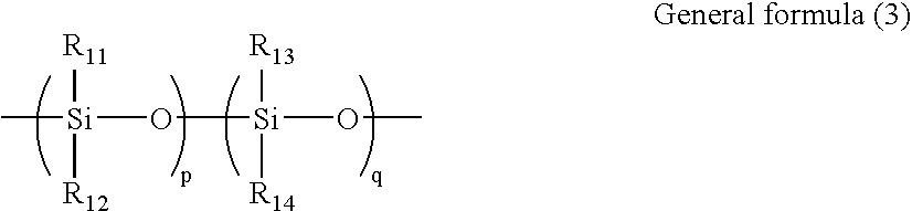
C[Si]([R11])([R12])O[Si]([R13])([R14])OC
